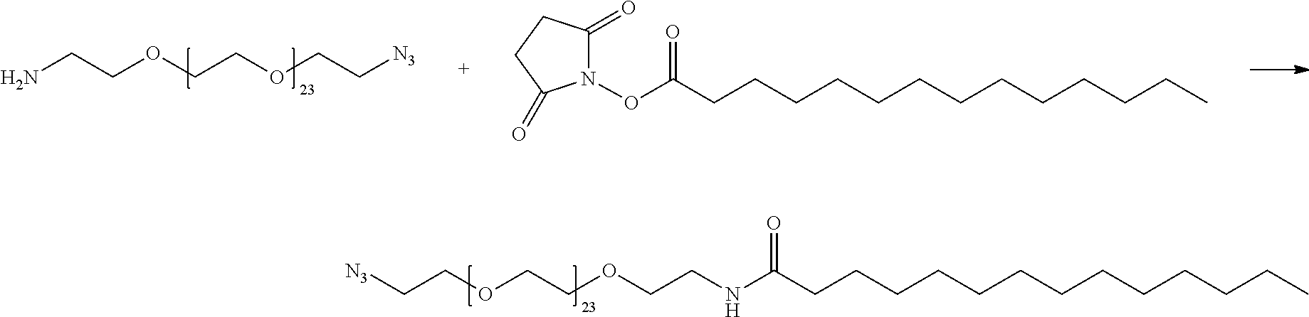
[N3]CCOCCOCCNC(CCCCCCCCCCCCC)=O.NCCOCCOCC[N3].N1(OC(=O)CCCCCCCCCCCCC)C(=O)CCC1=O
